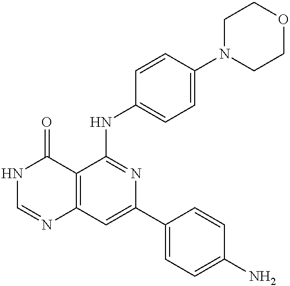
C12=C(C=C(C3=CC=C(N)C=C3)N=C1NC1=CC=C(N3CCOCC3)C=C1)N=CNC2=O
